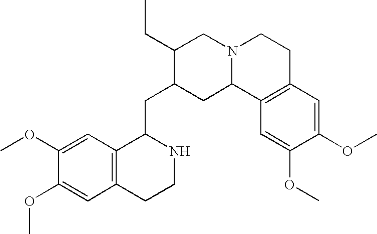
C1=C(OC)C(OC)=CC2=C1C(CC1CC3N(CC1CC)CCC1=C3C=C(OC)C(OC)=C1)NCC2
